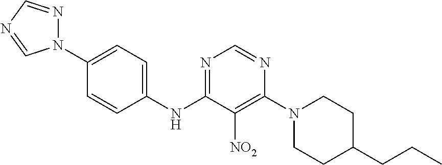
N1=C(NC2=CC=C(N3N=CN=C3)C=C2)C([NO2])=C(N2CCC(CCC)CC2)N=C1
